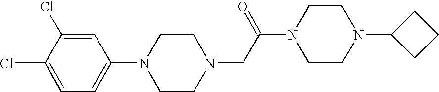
N1(CC(N2CCN(C3CCC3)CC2)=O)CCN(C2=CC=C(Cl)C(Cl)=C2)CC1
